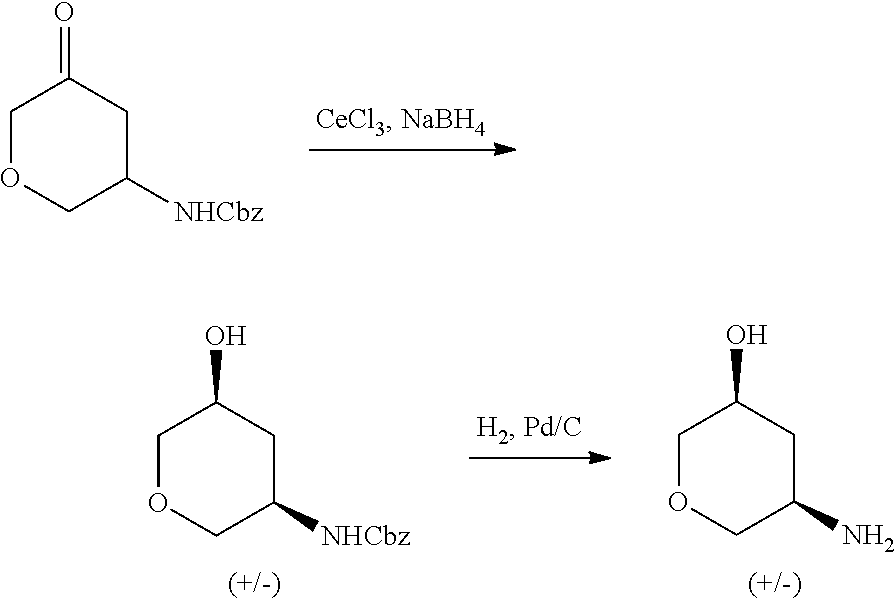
C1OCC([NHCbz])CC1=O.C1OCC([NHCbz])CC1O.C1OCC(N)CC1O
